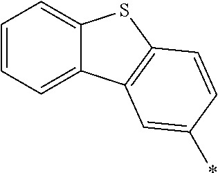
C1=CC=C2C(=C1)SC1=C2C=C(*)C=C1
